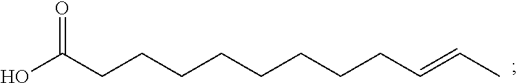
C(=CCCCCCCCCC(O)=O)C
